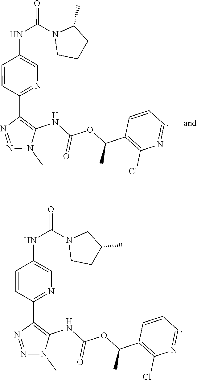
N1=NN(C)C(NC(OC(C2=C(Cl)N=CC=C2)C)=O)=C1C1=NC=C(NC(N2CCCC2C)=O)C=C1.N1=NN(C)C(NC(OC(C2=C(Cl)N=CC=C2)C)=O)=C1C1=NC=C(NC(N2CCC(C)C2)=O)C=C1
